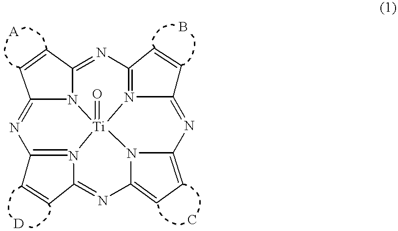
N1=C2N3[Ti]45(=O)N6=C1C=CC6=NC1=CC=C(N41)N=C1N5=C(C=C1)N=C3C=C2
